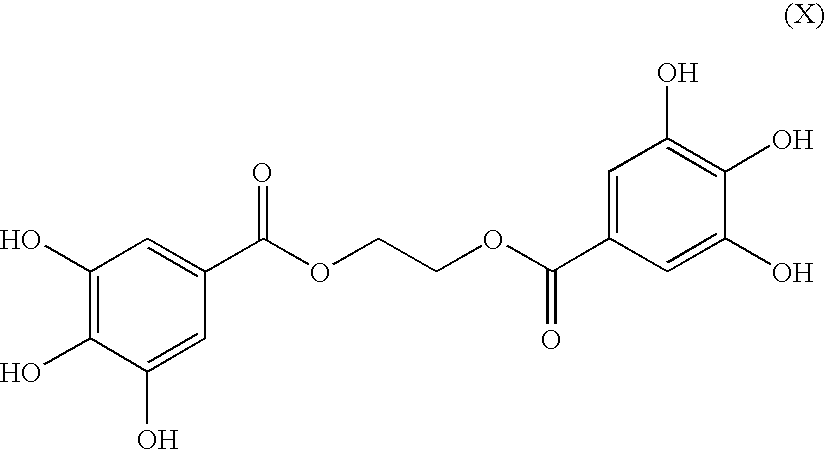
C1=C(O)C(O)=C(O)C=C1C(OCCOC(C1=CC(O)=C(O)C(O)=C1)=O)=O
